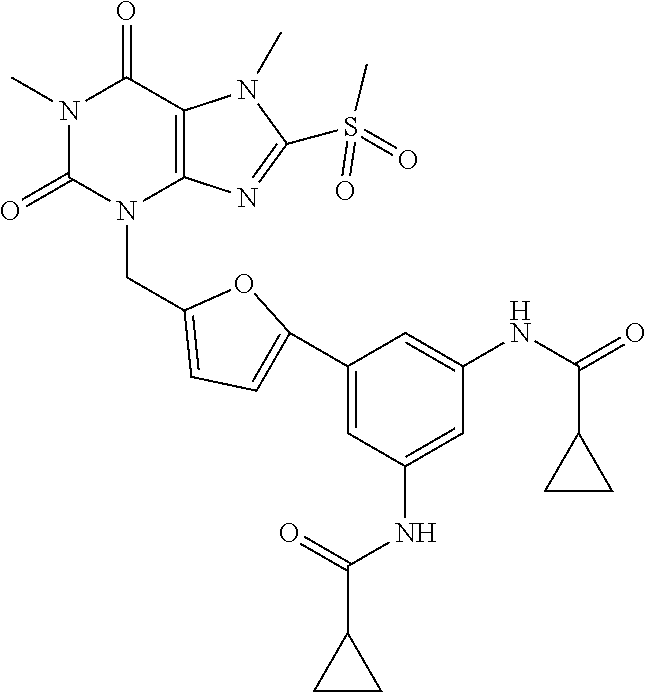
N1(C)C(=O)N(CC2=CC=C(C3=CC(NC(=O)C4CC4)=CC(NC(C4CC4)=O)=C3)O2)C2=C(C1=O)N(C)C(S(=O)(C)=O)=N2
